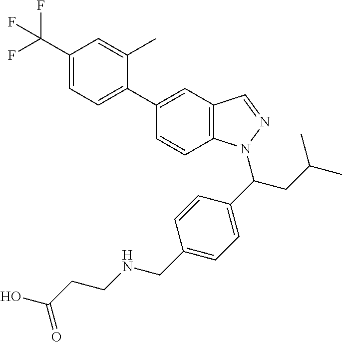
C1=CC2=C(C=C1C1=CC=C(C(F)(F)F)C=C1C)C=NN2C(CC(C)C)C1=CC=C(CNCCC(O)=O)C=C1
